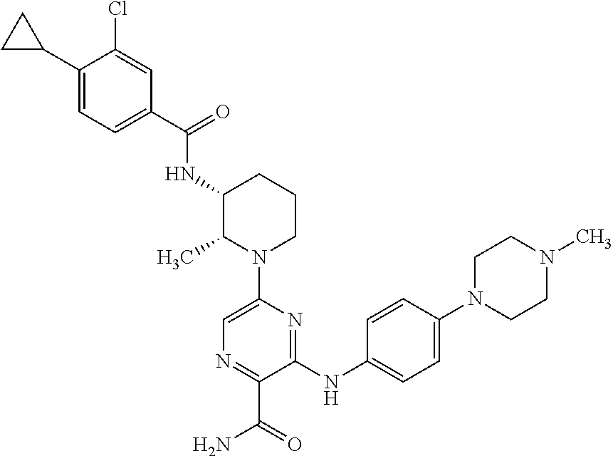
C1(NC2=CC=C(N3CCN(C)CC3)C=C2)=NC(N2CCCC(NC(C3=CC=C(C4CC4)C(Cl)=C3)=O)C2C)=CN=C1C(=O)N
